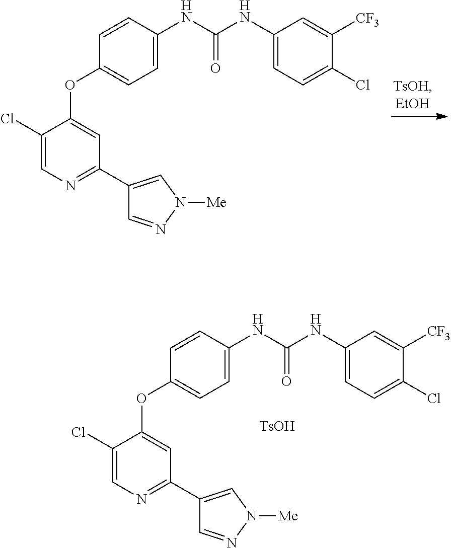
C1(Cl)=CN=C(C2=CN([Me])N=C2)C=C1OC1=CC=C(NC(NC2=CC=C(Cl)C([CF3])=C2)=O)C=C1.C1(Cl)=CN=C(C2=CN([Me])N=C2)C=C1OC1=CC=C(NC(NC2=CC=C(Cl)C([CF3])=C2)=O)C=C1.[TsOH]
